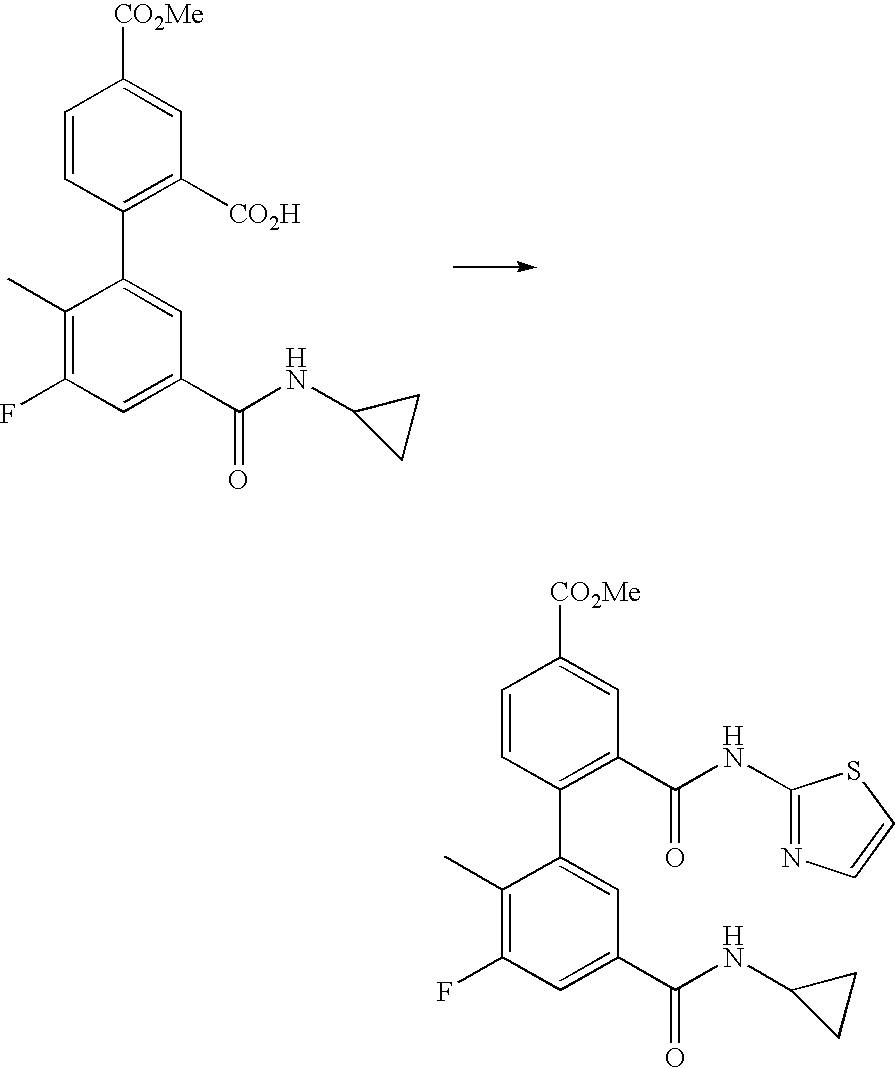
C1(C)=C(F)C=C(C(=O)NC2CC2)C=C1C1=C([CO2H])C=C([CO2Me])C=C1.C1(C)=C(F)C=C(C(=O)NC2CC2)C=C1C1=C(C(NC2=NC=CS2)=O)C=C([CO2Me])C=C1
